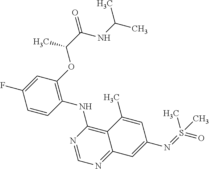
C1=CC(NC2=C3C(=NC=N2)C=C(N=S(=O)(C)C)C=C3C)=C(OC(C(=O)NC(C)C)C)C=C1F
